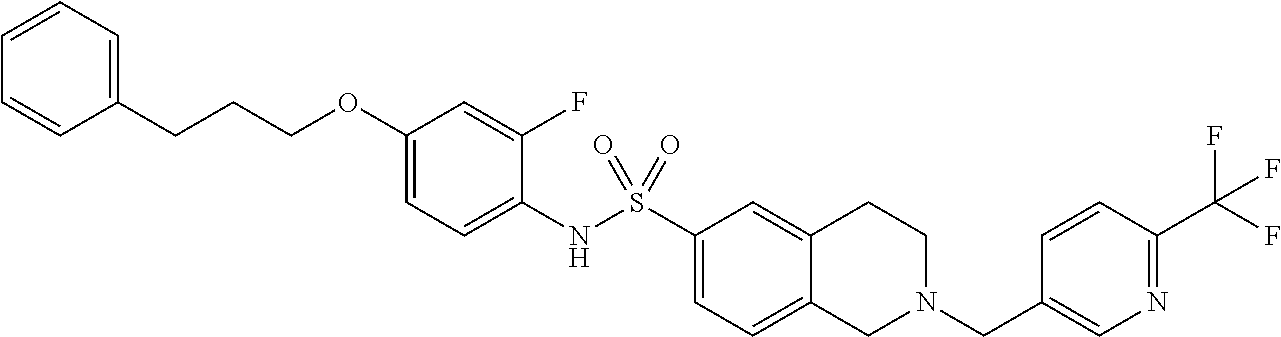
C1(OCCCC2=CC=CC=C2)=CC=C(NS(C2=CC=C3C(=C2)CCN(CC2=CN=C(C(F)(F)F)C=C2)C3)(=O)=O)C(F)=C1
